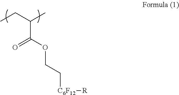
CCC(C)C(OCC[C6F12][R])=O
